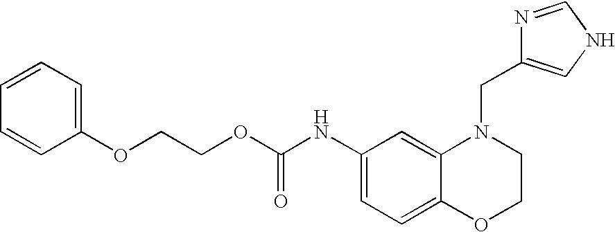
C1(NC(OCCOC2=CC=CC=C2)=O)=CC=C2C(=C1)N(CC1=CNC=N1)CCO2
